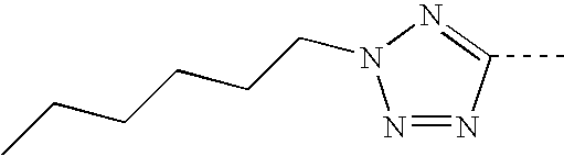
N1=NC(C)=NN1CCCCCC
